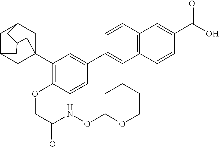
C1(C23CC4CC(C2)CC(C3)C4)=C(OCC(NOC2OCCCC2)=O)C=CC(C2=CC3=C(C=C2)C=C(C(O)=O)C=C3)=C1
